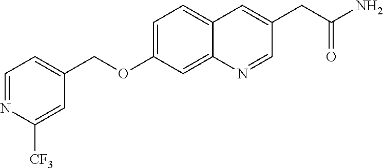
C1=NC([CF3])=CC(COC2=CC=C3C(=C2)N=CC(CC(N)=O)=C3)=C1
